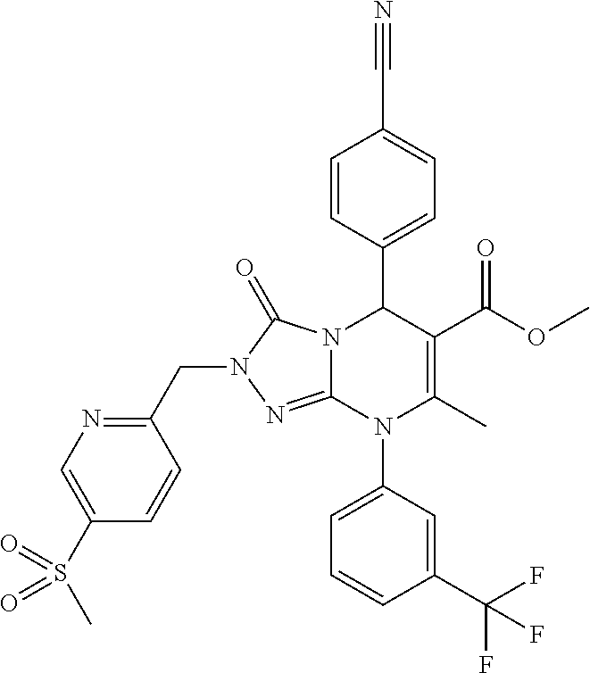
C1=CC(C2N3C(=NN(CC4=NC=C(S(C)(=O)=O)C=C4)C3=O)N(C3=CC=CC(C(F)(F)F)=C3)C(C)=C2C(OC)=O)=CC=C1C#N
